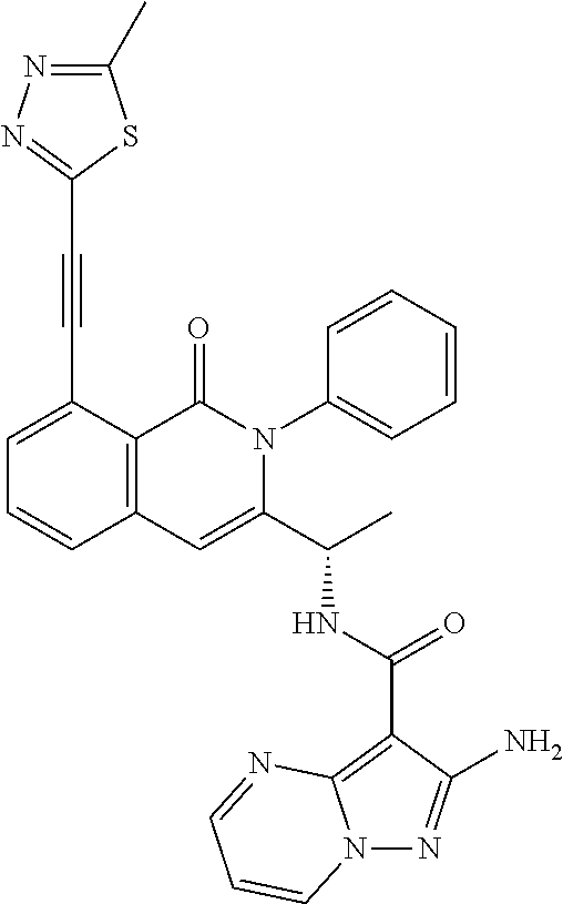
N12N=C(N)C(C(NC(C3=CC4=C(C(=O)N3C3=CC=CC=C3)C(C#CC3=NN=C(C)S3)=CC=C4)C)=O)=C1N=CC=C2
